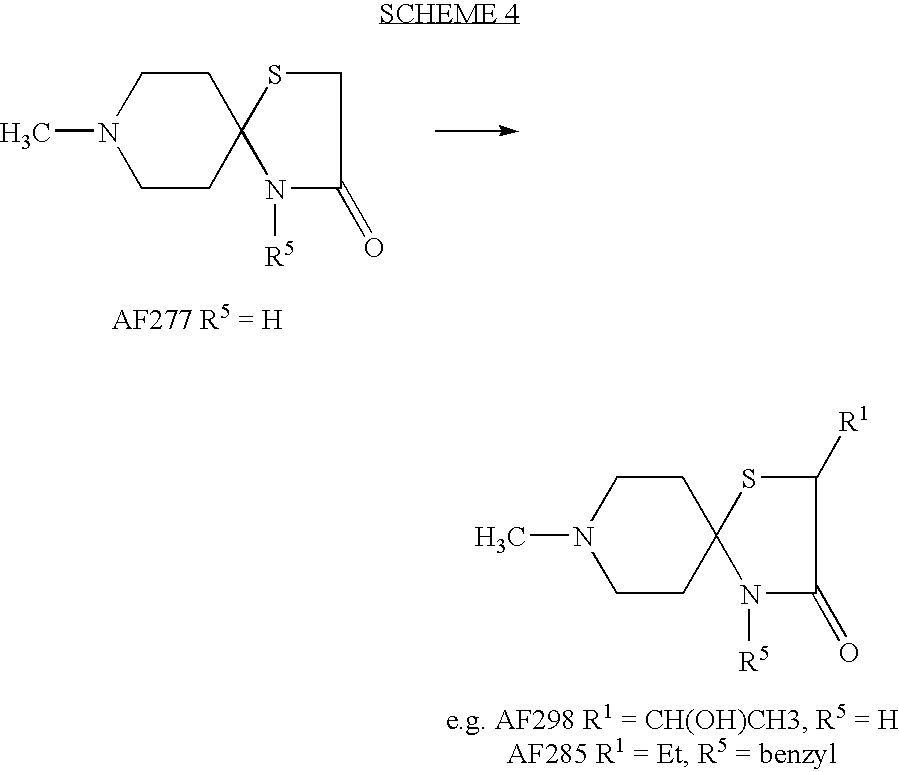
C1CC2(CCN1C)SCC(=O)N2[R5].C1CC2(CCN1C)SC([R1])C(=O)N2[R5]
